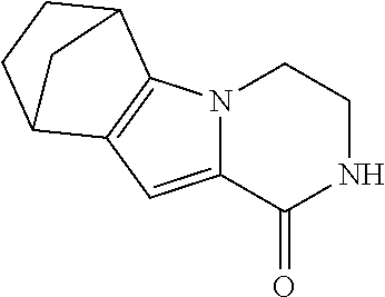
N12C(=CC3=C1C1CCC3C1)C(=O)NCC2
